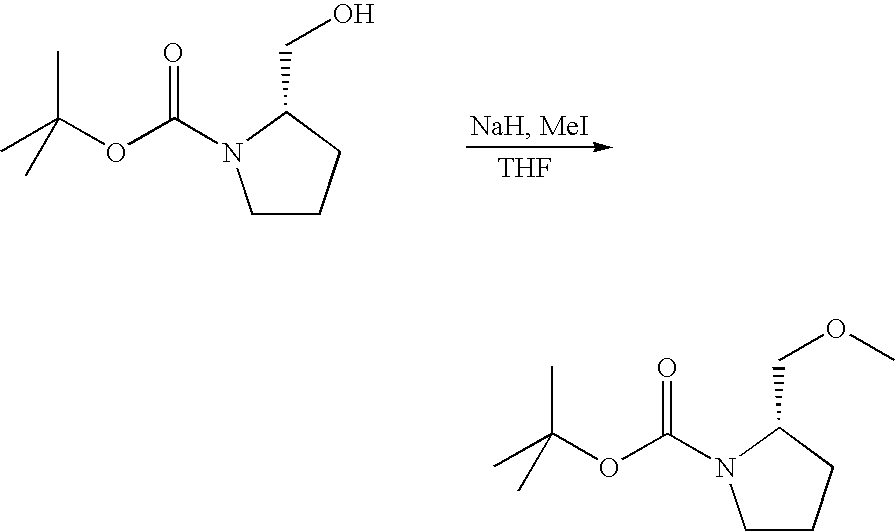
C1CCC(CO)N1C(=O)OC(C)(C)C.[THF].C1CCC(COC)N1C(=O)OC(C)(C)C
